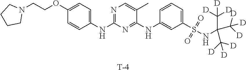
C(C(C([D])([D])[D])(NS(C1=CC=CC(NC2=NC(NC3=CC=C(OCCN4CCCC4)C=C3)=NC=C2C)=C1)(=O)=O)C([D])([D])[D])([D])([D])[D].[T]
